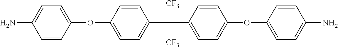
C1=CC(OC2=CC=C(C([CF3])([CF3])C3=CC=C(OC4=CC=C(N)C=C4)C=C3)C=C2)=CC=C1N
